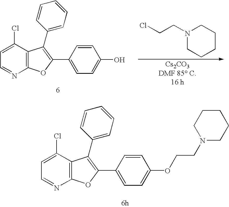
N1=CC=C(Cl)C2=C1OC(C1=CC=C(O)C=C1)=C2C1=CC=CC=C1.N1(CCCl)CCCCC1.N1=CC=C(Cl)C2=C1OC(C1=CC=C(OCCN3CCCCC3)C=C1)=C2C1=CC=CC=C1
